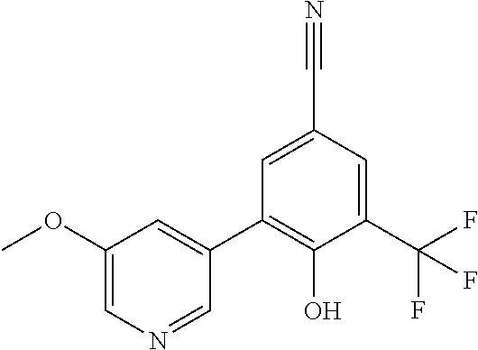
C1=C(C(F)(F)F)C(O)=C(C2=CC(OC)=CN=C2)C=C1C#N
